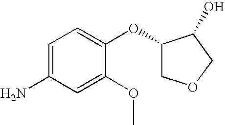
NC1=CC=C(OC2COCC2O)C(OC)=C1
